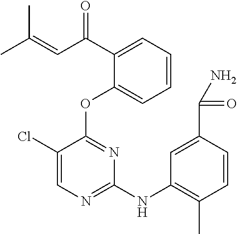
C(C1=CC=CC=C1OC1=NC(NC2=C(C)C=CC(C(N)=O)=C2)=NC=C1Cl)(C=C(C)C)=O
